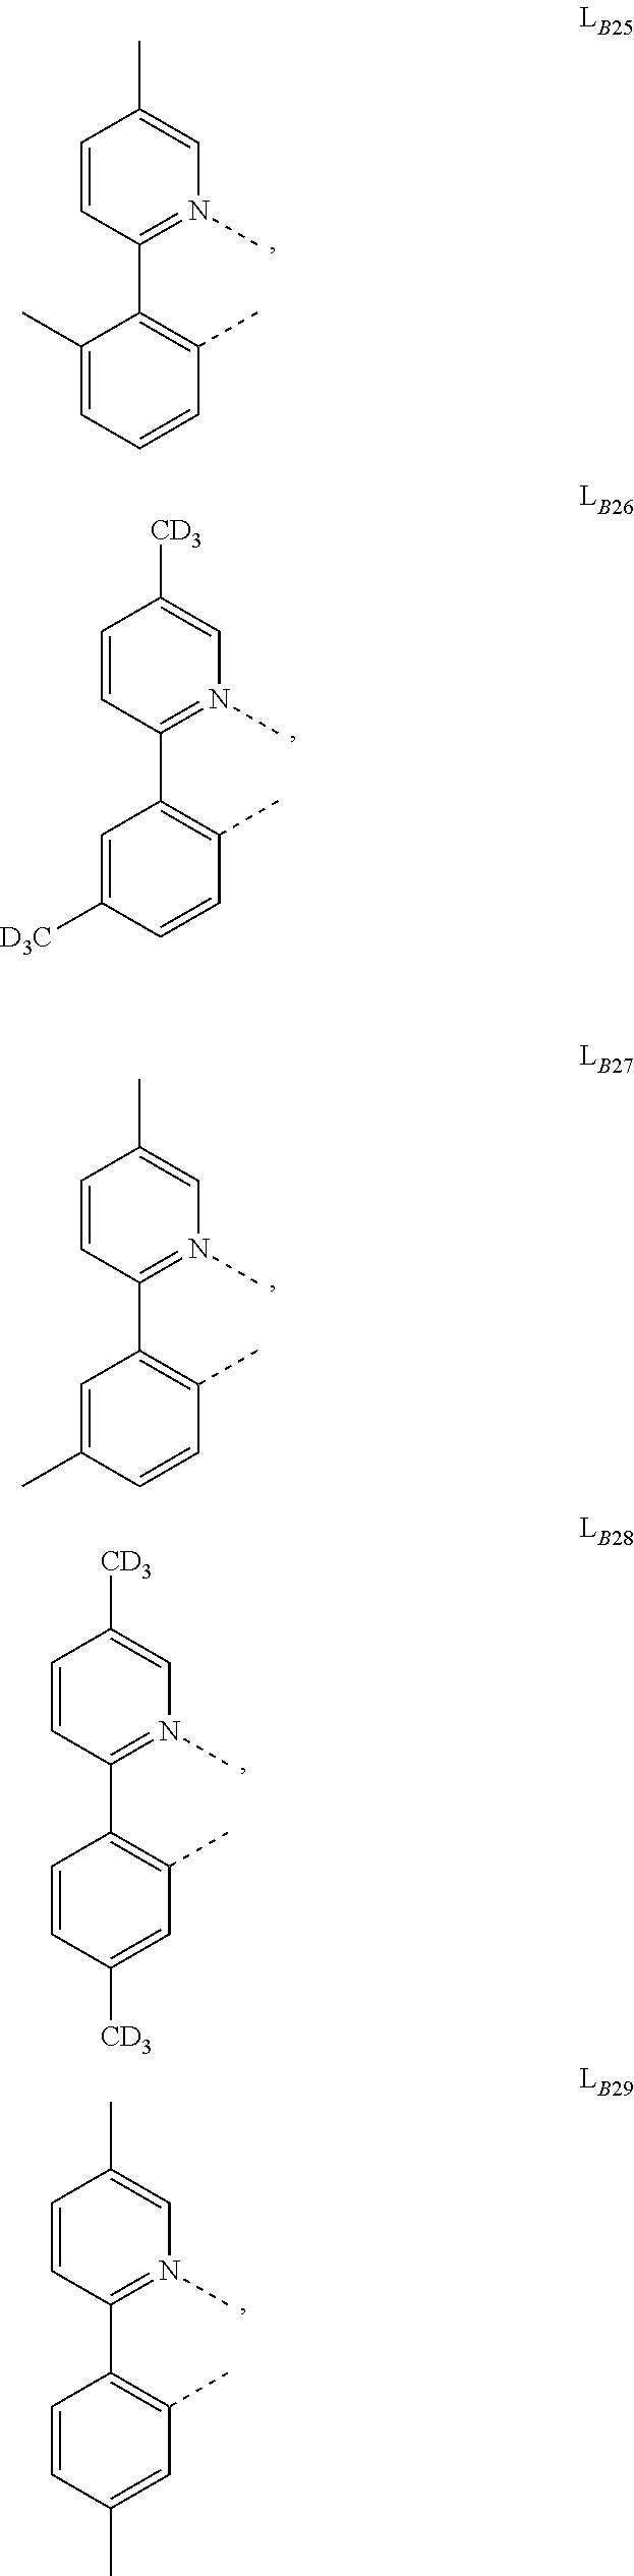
C1=CC(C2=C(C)C=CC=C2C)=N(C)C=C1C.C1=CC(C2=C(C)C=CC([D3C])=C2)=N(C)C=C1[CD3].C1=CC(C2=C(C)C=C(C)C=C2)=N(C)C=C1C.C1=CC(C2=C(C)C=CC(C)=C2)=N(C)C=C1C.C1=CC(C2=C(C)C=C([CD3])C=C2)=N(C)C=C1[CD3]
